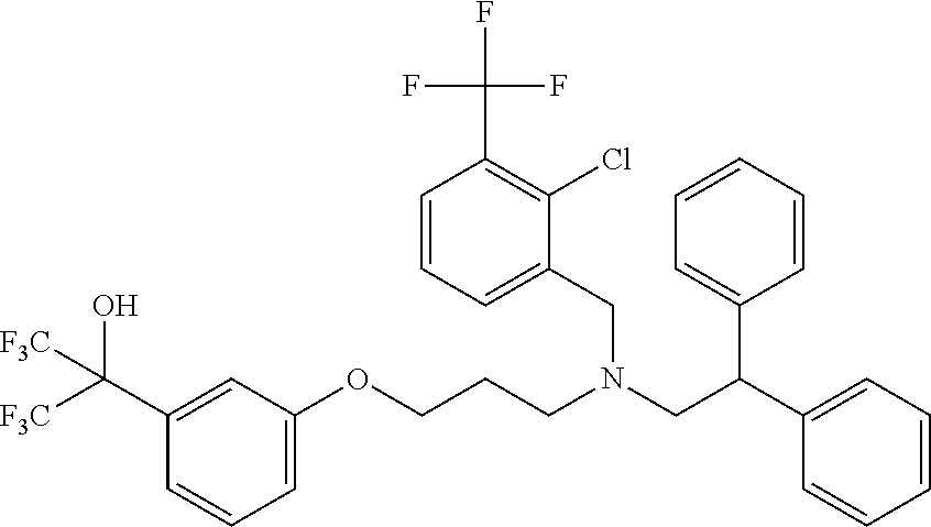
C1=C(OCCCN(CC(C2=CC=CC=C2)C2=CC=CC=C2)CC2=CC=CC(C(F)(F)F)=C2Cl)C=C(C([F3C])(O)[F3C])C=C1
